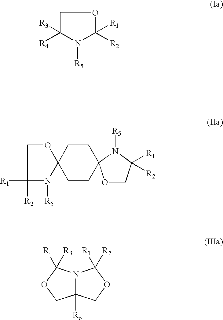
C1C([R4])([R3])N([R5])C([R2])([R1])O1.C12(CCC3(CC1)OCC([R1])([R2])N3[R5])OCC([R2])([R1])N2[R5].C12([R6])N(C([R4])([R3])OC1)C([R1])([R2])OC2
